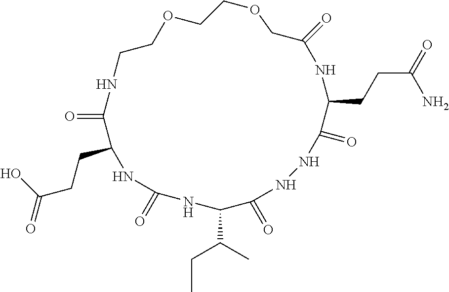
O=C1C(CCC(=O)O)NC(=O)NC(C(CC)C)C(=O)NNC(=O)C(CCC(N)=O)NC(=O)COCCOCCN1
